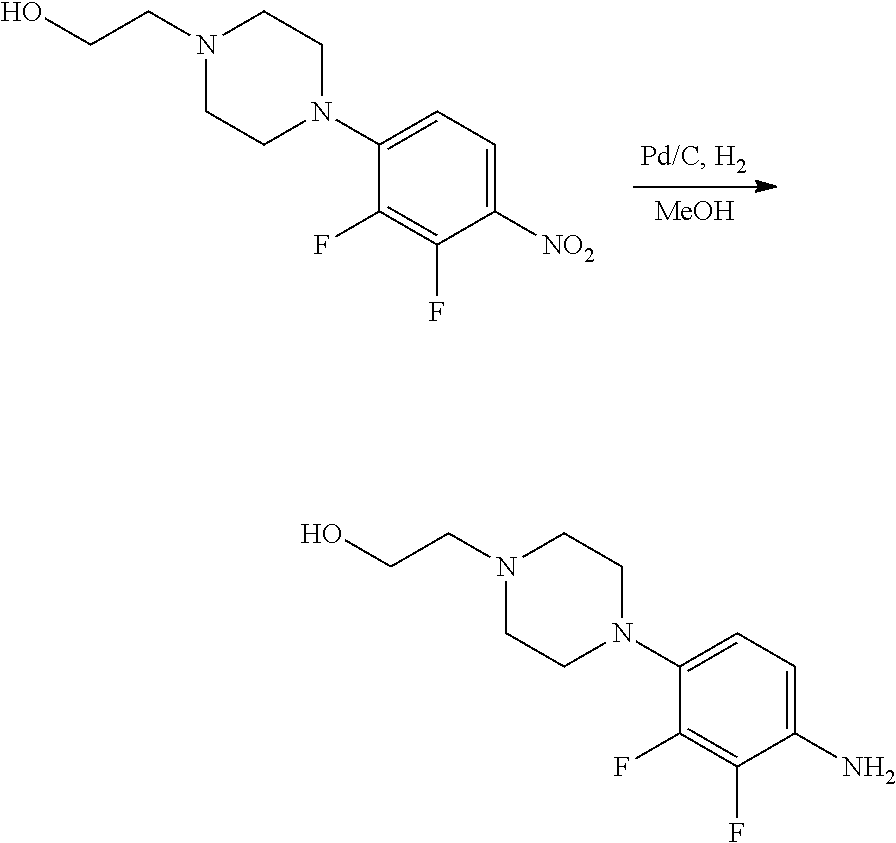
[MeOH].N1(CCO)CCN(C2=CC=C([NO2])C(F)=C2F)CC1.N1(CCO)CCN(C2=CC=C(N)C(F)=C2F)CC1
